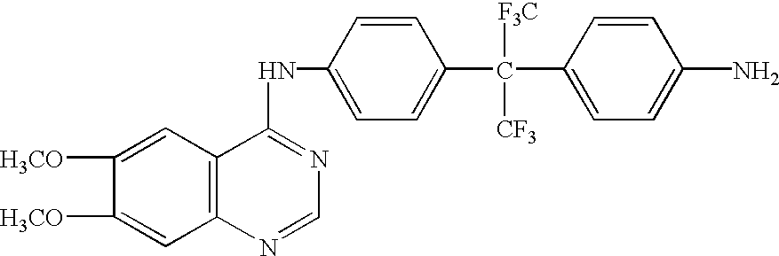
C1([H3CO])=CC2=C(C=C1[H3CO])C(NC1=CC=C(C(C3=CC=C(N)C=C3)([F3C])[CF3])C=C1)=NC=N2
